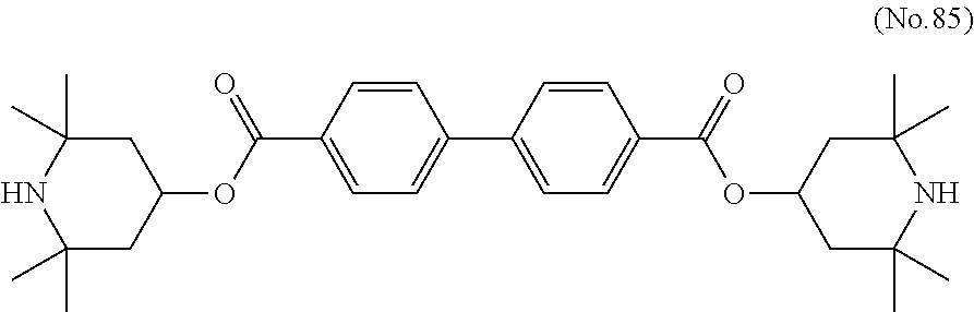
C1(C(OC2CC(C)(C)NC(C)(C)C2)=O)=CC=C(C2=CC=C(C(=O)OC3CC(C)(C)NC(C)(C)C3)C=C2)C=C1
